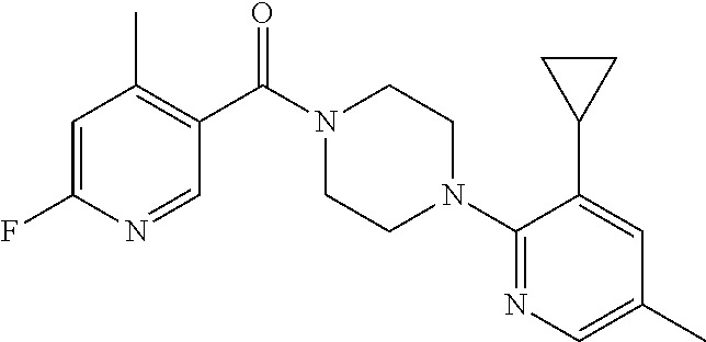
C1=C(F)N=CC(C(N2CCN(C3=NC=C(C)C=C3C3CC3)CC2)=O)=C1C
